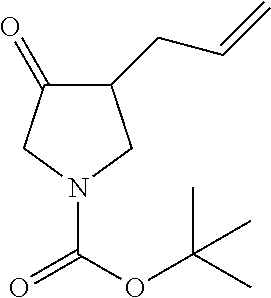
C1(CC=C)C(=O)CN(C(=O)OC(C)(C)C)C1
